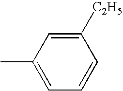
C1(C)=CC=CC([C2H5])=C1
